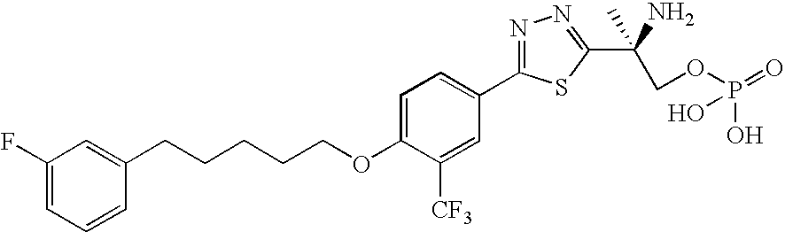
C1=C(OCCCCCC2=CC(F)=CC=C2)C([CF3])=CC(C2=NN=C(C(N)(C)COP(=O)(O)O)S2)=C1
